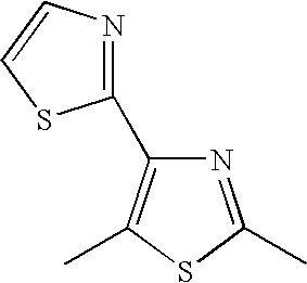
N1=C(C)SC(C)=C1C1=NC=CS1
